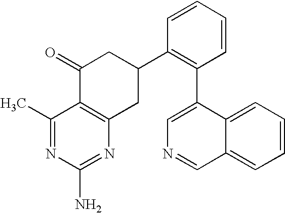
C1(C)=NC(N)=NC2=C1C(=O)CC(C1=C(C3=CN=CC4=CC=CC=C34)C=CC=C1)C2
